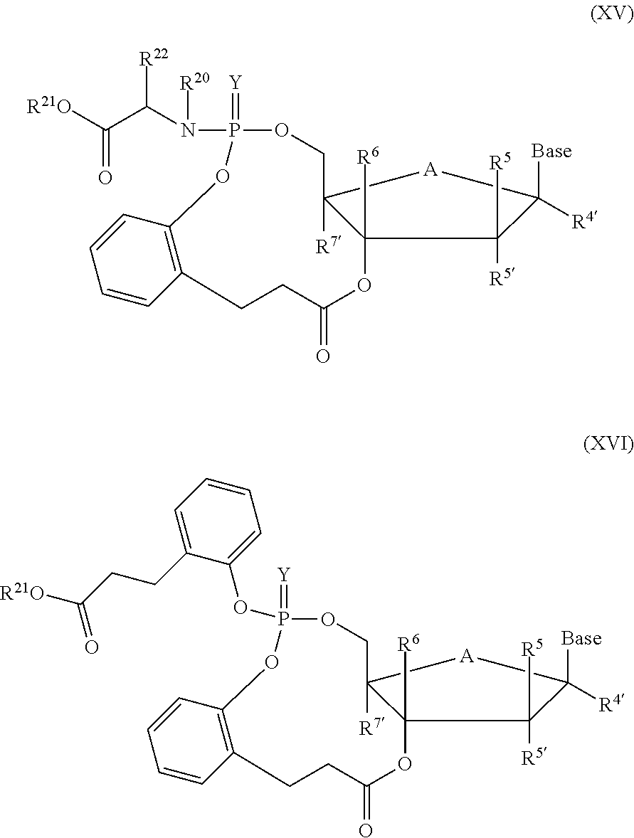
[R21O]C(=O)C(N(P1(=[Y])OCC2([R7])[A]C([R4])([Base])C([R5])([R5])C2([R6])OC(=O)CCC2=C(O1)C=CC=C2)[R20])[R22].O(P1(=[Y])OCC2([R7])[A]C([R4])([Base])C([R5])([R5])C2([R6])OC(=O)CCC2=C(O1)C=CC=C2)C1=CC=CC=C1CCC([R21O])=O
